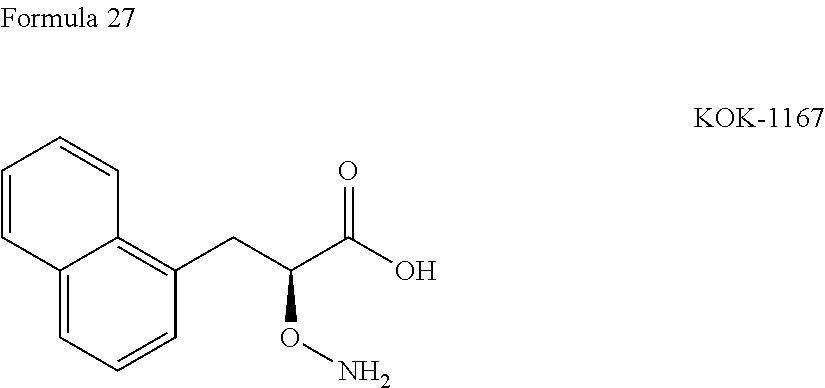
C1(CC(C(O)=O)ON)=C2C(=CC=C1)C=CC=C2
